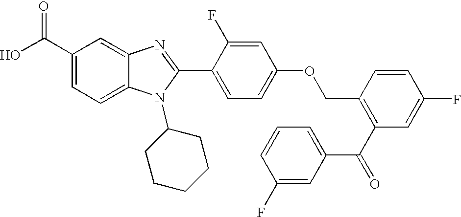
OC(C1=CC=C2C(=C1)N=C(C1=CC=C(OCC3=C(C(C4=CC=CC(F)=C4)=O)C=C(F)C=C3)C=C1F)N2C1CCCCC1)=O
